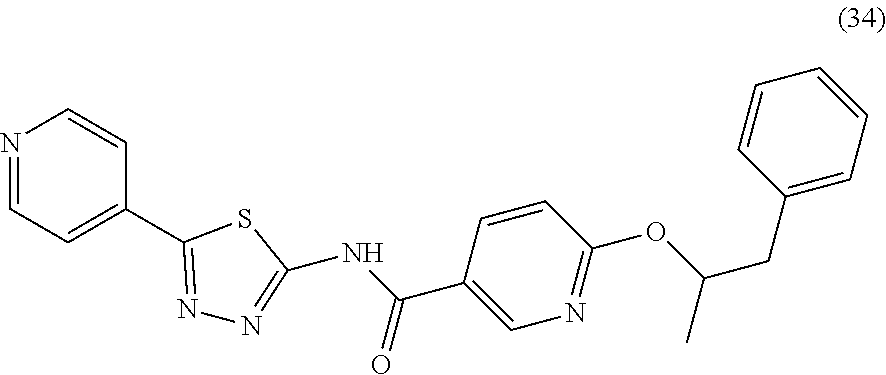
N1=CC=C(C2=NN=C(NC(C3=CN=C(OC(CC4=CC=CC=C4)C)C=C3)=O)S2)C=C1
